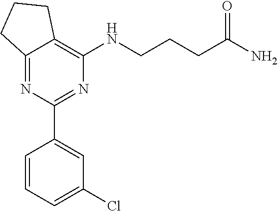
C12=NC(C3=CC(Cl)=CC=C3)=NC(NCCCC(N)=O)=C1CCC2
